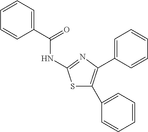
C1(C(=O)NC2=NC(C3=CC=CC=C3)=C(C3=CC=CC=C3)S2)=CC=CC=C1
